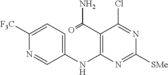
C1([F3C])=CC=C(NC2=C(C(=O)N)C(Cl)=NC([SMe])=N2)C=N1
